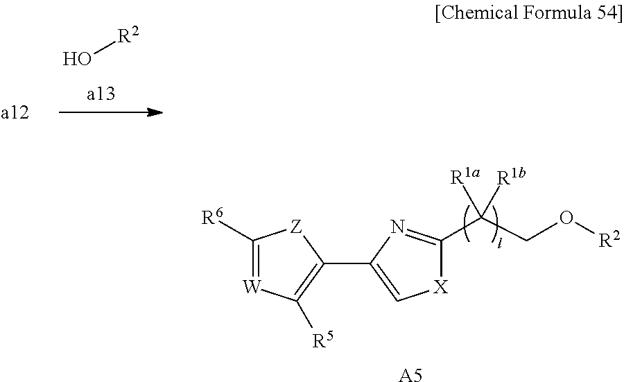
O[R2].[A5].C1([R6])=[W]C([R5])=C(C2=C[X]C(C(CO[R2])([R1b])[R1a])=N2)[Z]1
